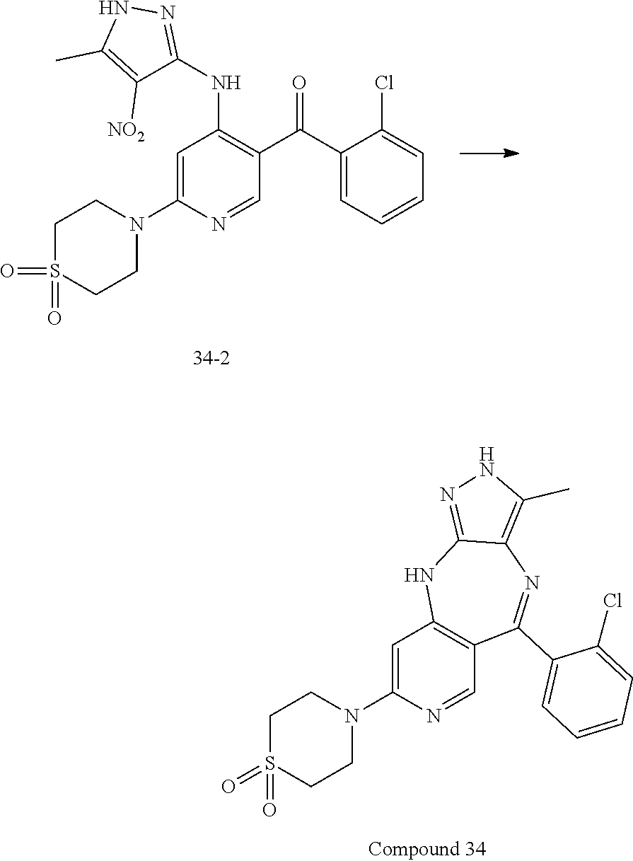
C1=C(N2CCS(=O)(=O)CC2)N=CC(C(C2=CC=CC=C2Cl)=O)=C1NC1=NNC(C)=C1[NO2].C1=C(N2CCS(=O)(=O)CC2)N=CC2=C1NC1=NNC(C)=C1N=C2C1=CC=CC=C1Cl
